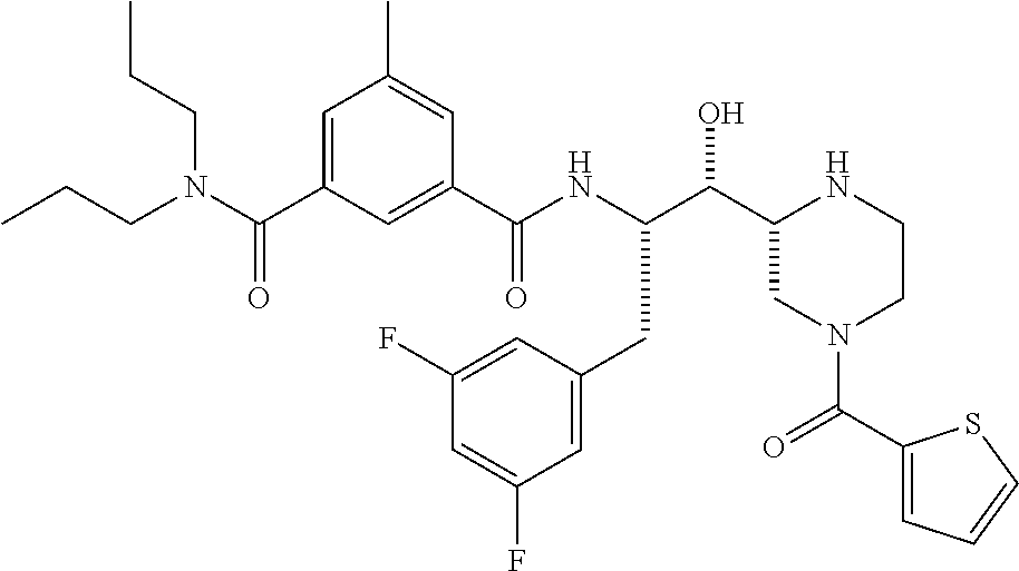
C(C1CN(C(C2=CC=CS2)=O)CCN1)(O)C(NC(C1=CC(C(N(CCC)CCC)=O)=CC(C)=C1)=O)CC1=CC(F)=CC(F)=C1
